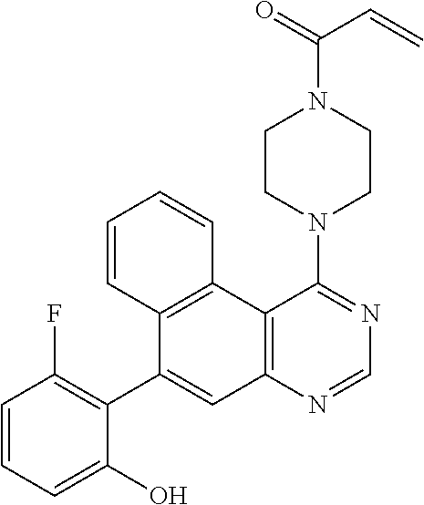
C1CN(C2=NC=NC3=C2C2=C(C(C4=C(F)C=CC=C4O)=C3)C=CC=C2)CCN1C(=O)C=C
